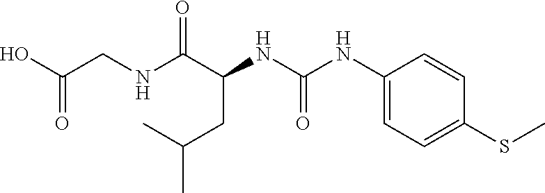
N(C(C(NC(NC1=CC=C(SC)C=C1)=O)CC(C)C)=O)CC(=O)O
